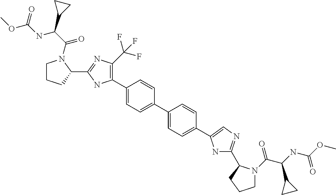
C1CCC(C2=NC(C(F)(F)F)=C(C3=CC=C(C4=CC=C(C5=CN=C(C6N(C(C(NC(=O)OC)C7CC7)=O)CCC6)N5)C=C4)C=C3)N2)N1C(C(NC(OC)=O)C1CC1)=O
